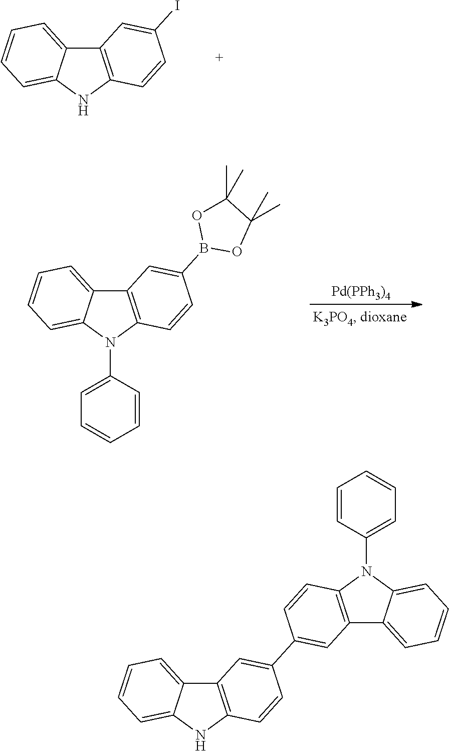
C12=C(N(C3=CC=CC=C3)C3=CC=CC=C13)C=CC(C1=CC3=C(NC4=CC=CC=C34)C=C1)=C2.C12=C(NC3=CC=CC=C13)C=CC(I)=C2.C12=C(N(C3=CC=CC=C3)C3=CC=CC=C13)C=CC(B1OC(C)(C)C(C)(C)O1)=C2.[Pd(PPh3)4]
